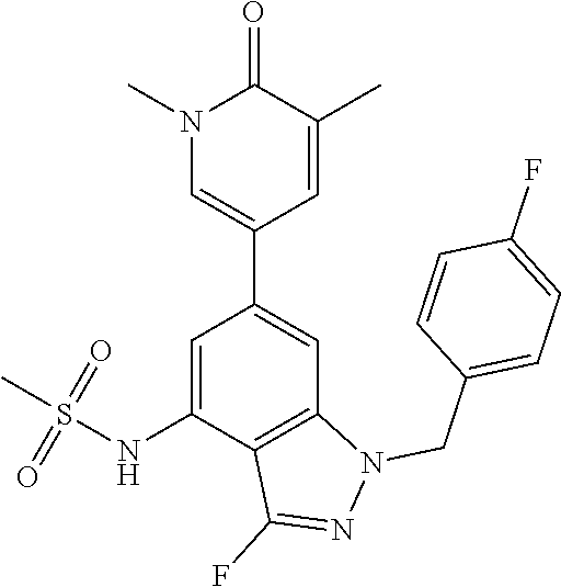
C1=C(NS(C)(=O)=O)C2=C(C=C1C1=CN(C)C(=O)C(C)=C1)N(CC1=CC=C(F)C=C1)N=C2F
